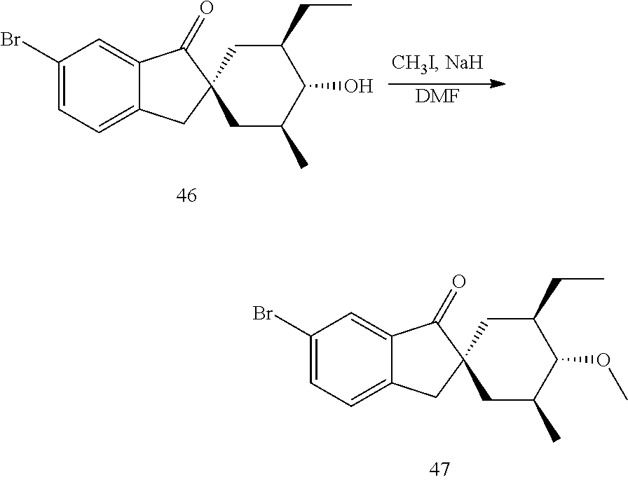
C1(Br)=CC=C2C(=C1)C(=O)C1(C2)CC(C)C(O)C(CC)C1.[DMF].C1(Br)=CC=C2C(=C1)C(=O)C1(C2)CC(C)C(OC)C(CC)C1
